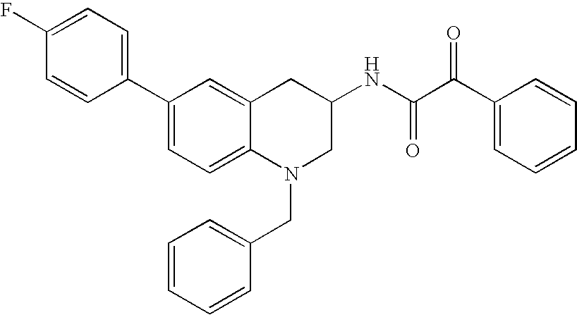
C1(C2=CC=C(F)C=C2)=CC=C2C(=C1)CC(NC(C(C1=CC=CC=C1)=O)=O)CN2CC1=CC=CC=C1
